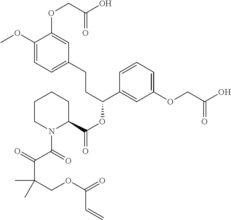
C1(OC)=CC=C(CCC(OC(=O)C2CCCCN2C(C(=O)C(COC(=O)C=C)(C)C)=O)C2=CC(OCC(O)=O)=CC=C2)C=C1OCC(O)=O
